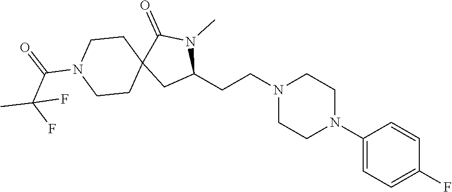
C1(N2CCN(CCC3N(C)C(=O)C4(C3)CCN(C(=O)C(C)(F)F)CC4)CC2)=CC=C(F)C=C1
